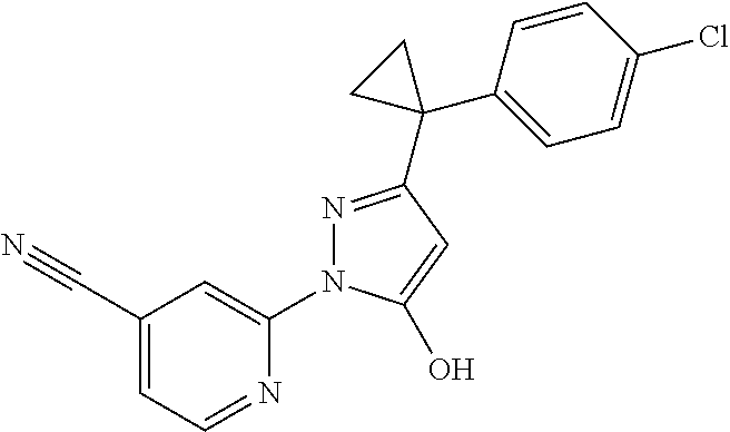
C1(C#N)=CC=NC(N2N=C(C3(C4=CC=C(Cl)C=C4)CC3)C=C2O)=C1
